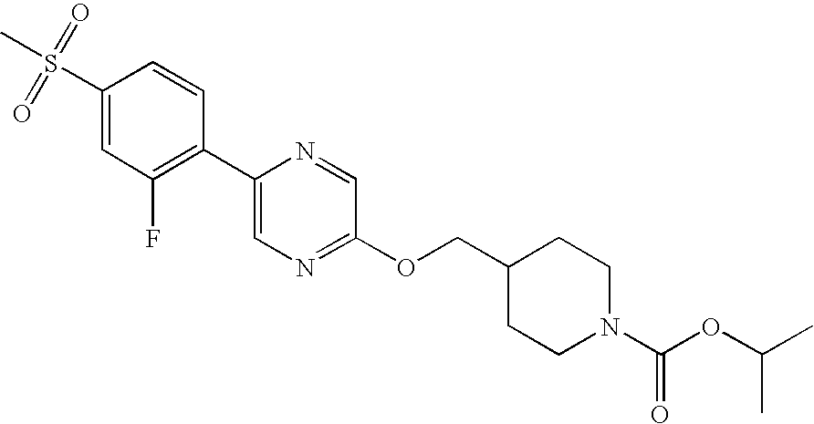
C1(S(C)(=O)=O)=CC(F)=C(C2=CN=C(OCC3CCN(C(OC(C)C)=O)CC3)C=N2)C=C1
